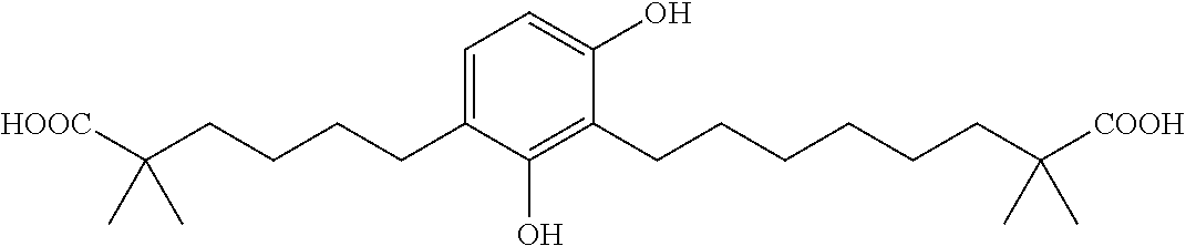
C1=C(CCCCC([HOOC])(C)C)C(O)=C(CCCCCCC([COOH])(C)C)C(O)=C1
